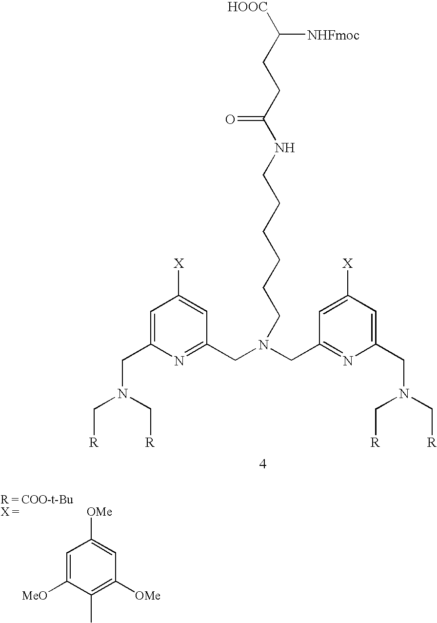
C([R])N(C[R])CC1=CC([X])=CC(CN(CC2=NC(CN(C[R])C[R])=CC([X])=C2)CCCCCCNC(CCC([HOOC])[NHFmoc])=O)=N1.C1=C([MeO])C(C)=C([OMe])C=C1[OMe]
